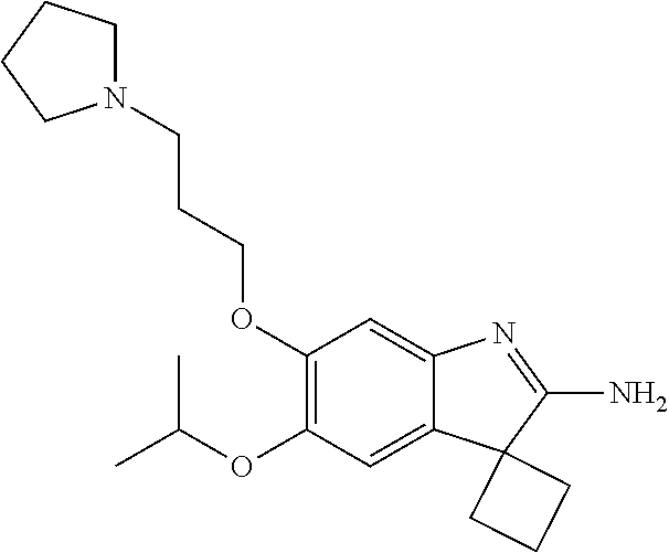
O(C1=C(OC(C)C)C=C2C(=C1)N=C(N)C21CCC1)CCCN1CCCC1
